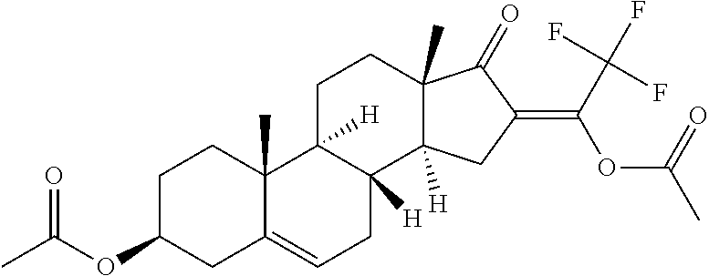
CC(OC1CC2=CCC3([H])C([H])(C2(C)CC1)CCC1(C)C3([H])CC(=C(OC(C)=O)C(F)(F)F)C1=O)=O
